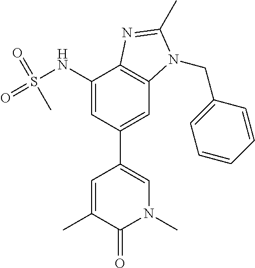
CC1=CC(C2=CC3=C(C(NS(=O)(=O)C)=C2)N=C(C)N3CC2=CC=CC=C2)=CN(C)C1=O
